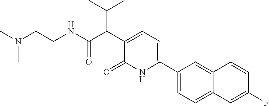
C1(C2=CC=C(C(C(NCCN(C)C)=O)C(C)C)C(=O)N2)=CC=C2C(=C1)C=CC(F)=C2
